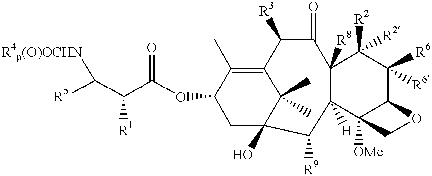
[R5]C(C(C(OC1CC2(O)C(C)(C)C(=C1C)C([R3])C(=O)C1([R8])C([H])(C3([OMe])C(C([R6])([R6])C1([R2])[R2])OC3)C2[R9])=O)[R1])[R4p(O)OCHN]
